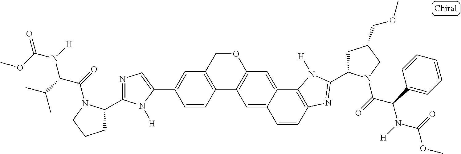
C12=C(COC3=C1C=C1C(=C3)C3=C(C=C1)N=C(C1CC(COC)CN1C(=O)C(C1=CC=CC=C1)N([H])C(=O)OC)N3[H])C=C(C1=CN=C(C3CCCN3C(=O)C(C(C)C)N([H])C(OC)=O)N1[H])C=C2
